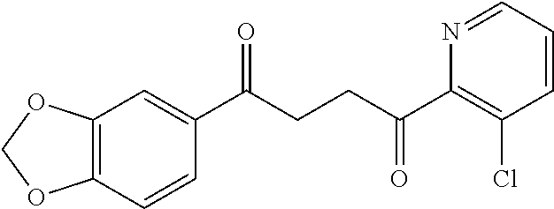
C1(C(CCC(C2=C(Cl)C=CC=N2)=O)=O)=CC2=C(C=C1)OCO2
